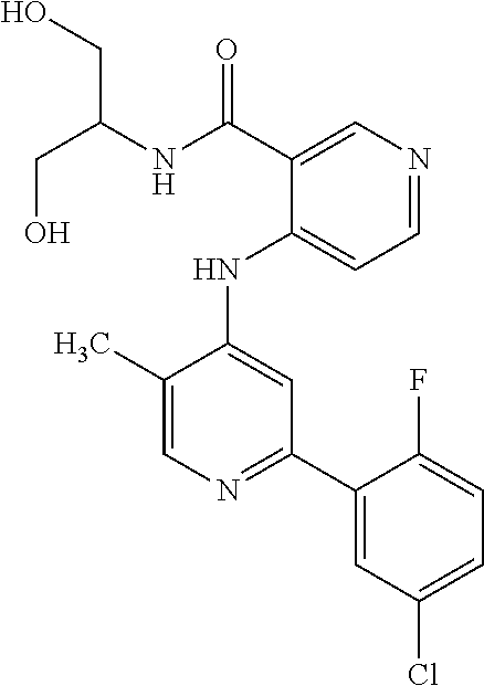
CC1=CN=C(C2=CC(Cl)=CC=C2F)C=C1NC1=CC=NC=C1C(=O)NC(CO)CO
